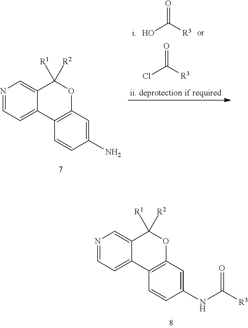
C12=C(C=C(NC([R3])=O)C=C1)OC([R1])([R2])C1=CN=CC=C21.OC([R3])=O.ClC([R3])=O.C12=C(C=C(N)C=C1)OC([R1])([R2])C1=CN=CC=C21
